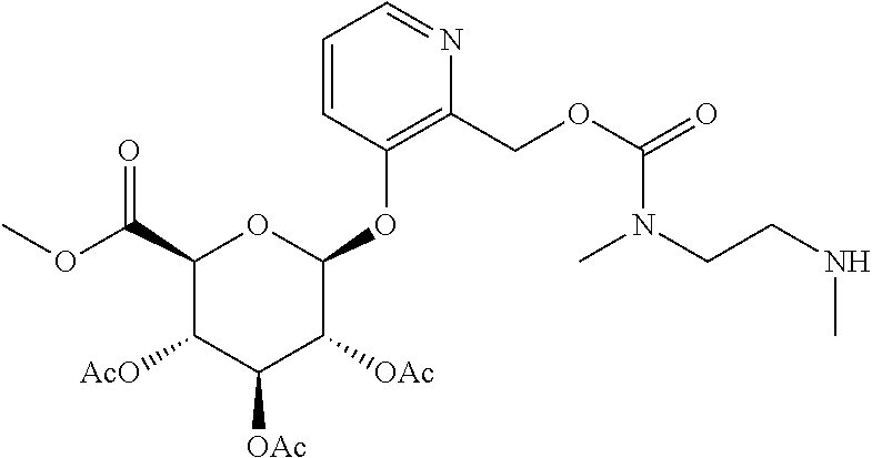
C1=CC(OC2OC(C(OC)=O)C([AcO])C([OAc])C2[OAc])=C(COC(=O)N(CCNC)C)N=C1
